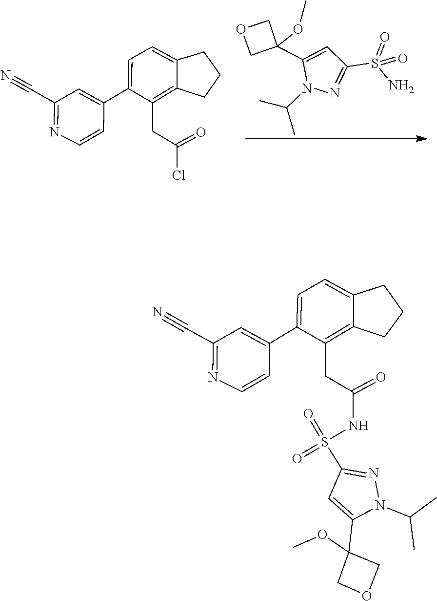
NS(=O)(=O)C1=NN(C(C)C)C(C2(OC)COC2)=C1.C1(C#N)=NC=CC(C2=CC=C3C(=C2CC(Cl)=O)CCC3)=C1.S(=O)(C1=NN(C(C)C)C(C2(OC)COC2)=C1)(=O)NC(CC1=C2C(=CC=C1C1=CC(C#N)=NC=C1)CCC2)=O
